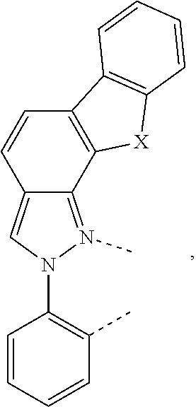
C12=N(C)N(C3=C(C)C=CC=C3)C=C1C=CC1=C2[X]C2=C1C=CC=C2
